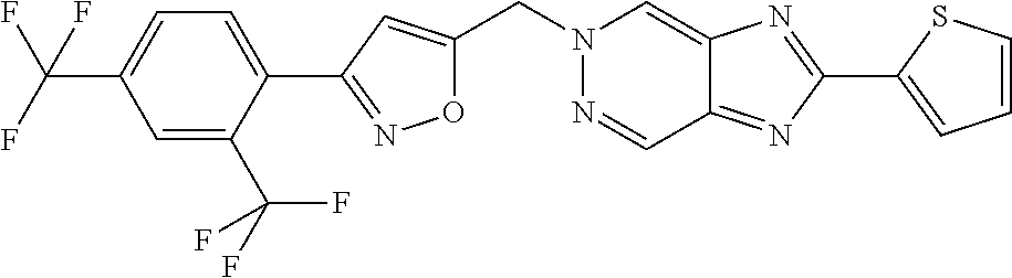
C(N1N=CC2=NC(C3=CC=CS3)=NC2=C1)C1=CC(C2=CC=C(C(F)(F)F)C=C2C(F)(F)F)=NO1
